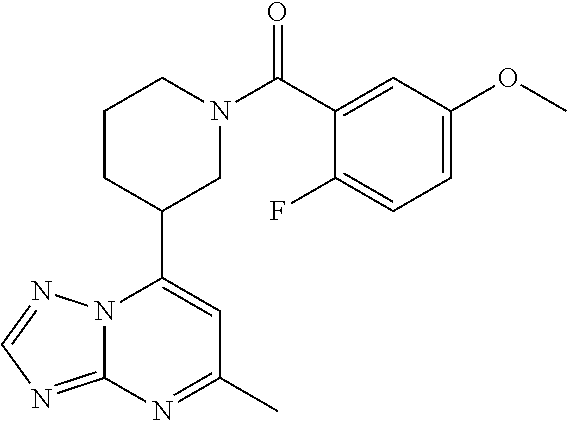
N12C(=NC=N1)N=C(C)C=C2C1CN(C(=O)C2=CC(OC)=CC=C2F)CCC1
